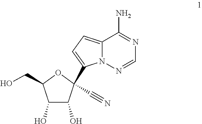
C12=CC=C(C3(C#N)C(O)C(O)C(CO)O3)N1N=CN=C2N
